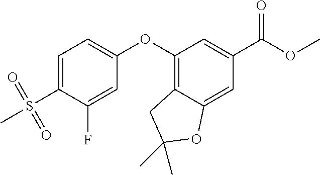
C1=C(S(=O)(=O)C)C(F)=CC(OC2=C3C(=CC(C(OC)=O)=C2)OC(C)(C)C3)=C1
